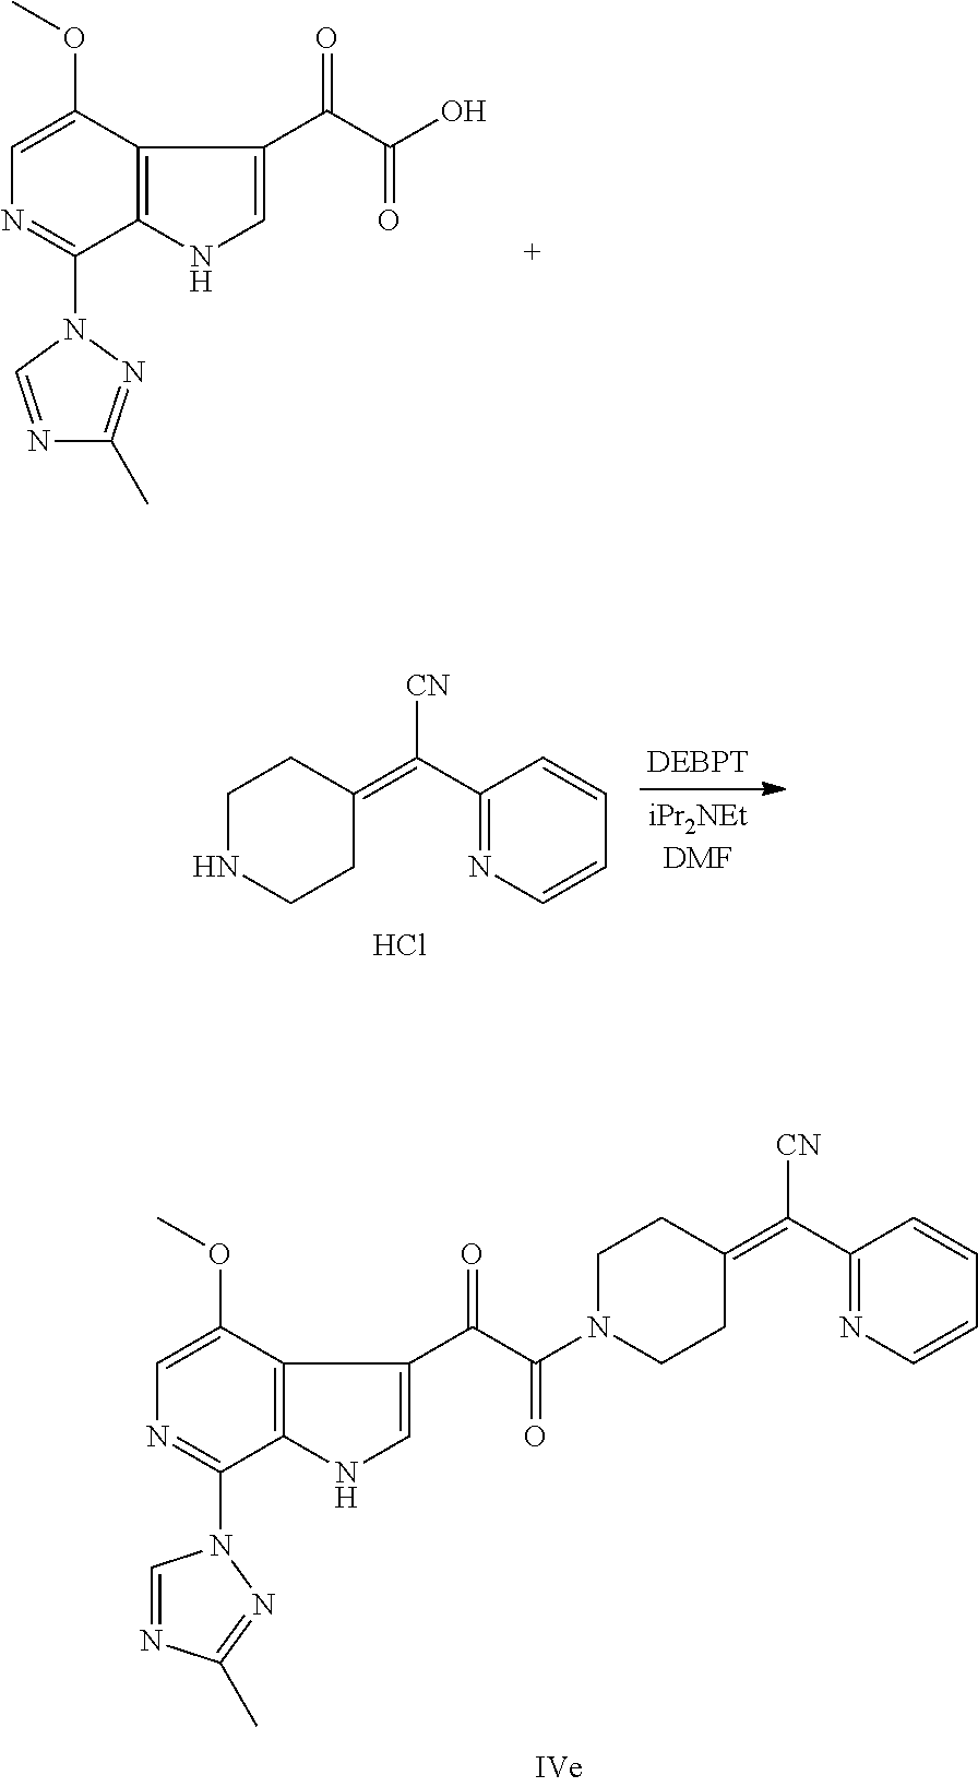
C1=C(OC)C2=C(C(N3C=NC(C)=N3)=N1)NC=C2C(C(=O)N1CCC(=C([CN])C2=NC=CC=C2)CC1)=O.C1=C(OC)C2=C(C(N3C=NC(C)=N3)=N1)NC=C2C(C(O)=O)=O.C1NCCC(=C([CN])C2=NC=CC=C2)C1.Cl
